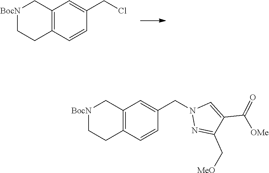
[BocN]1CCC2=C(C1)C=C(CCl)C=C2.[BocN]1CCC2=C(C1)C=C(CN1N=C(C[MeO])C(C([OMe])=O)=C1)C=C2
